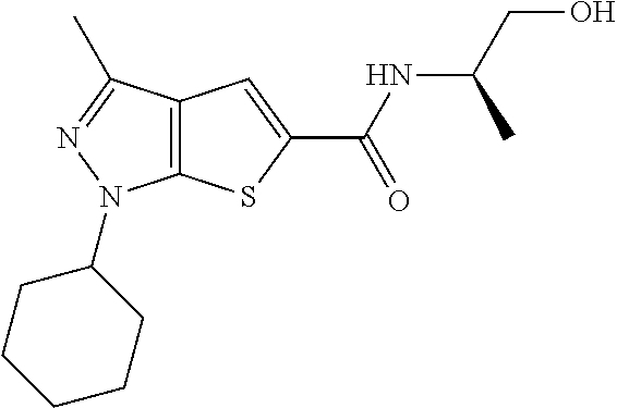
C12=C(C(C)=NN1C1CCCCC1)C=C(C(NC(CO)C)=O)S2
